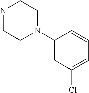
N1CCN(C2=CC(Cl)=CC=C2)CC1
